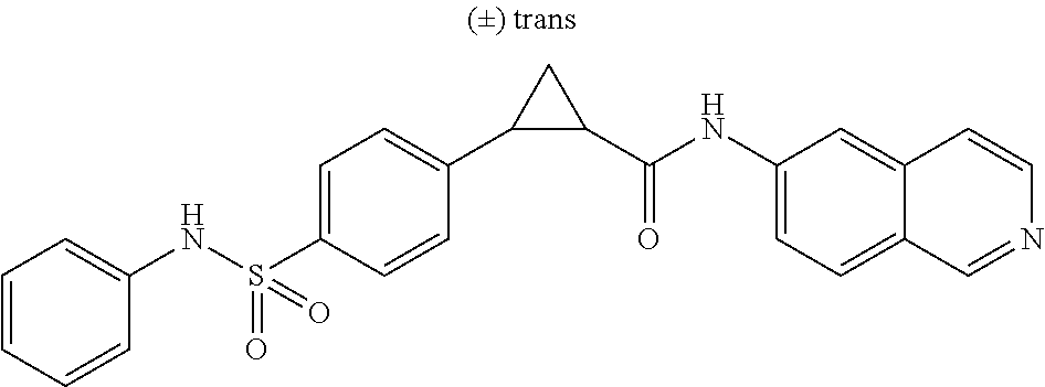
N(S(C1=CC=C(C2C(C(NC3=CC=C4C(=C3)C=CN=C4)=O)C2)C=C1)(=O)=O)C1=CC=CC=C1
